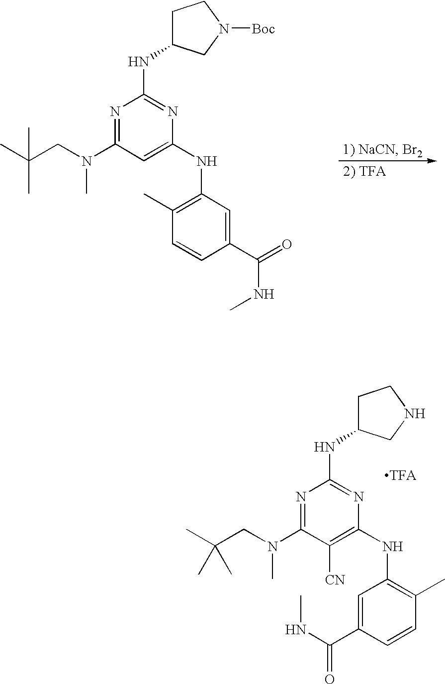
N1=C(N(CC(C)(C)C)C)C=C(NC2=C(C)C=CC(C(=O)NC)=C2)N=C1NC1CCN([Boc])C1.N1=C(N(CC(C)(C)C)C)C([CN])=C(NC2=C(C)C=CC(C(NC)=O)=C2)N=C1NC1CCNC1
